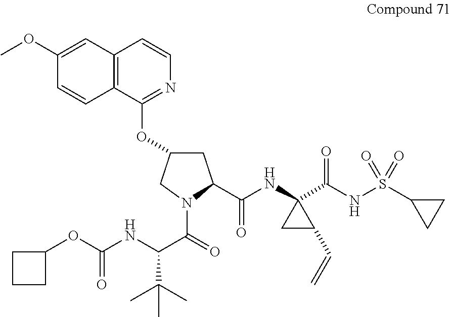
C1C(OC2=NC=CC3=C2C=CC(OC)=C3)CN(C(=O)C(NC(=O)OC2CCC2)C(C)(C)C)C1C(NC1(C(NS(C2CC2)(=O)=O)=O)CC1C=C)=O
